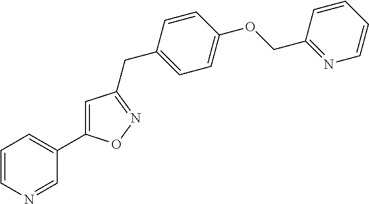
C1=CN=CC(C2=CC(CC3=CC=C(OCC4=NC=CC=C4)C=C3)=NO2)=C1
